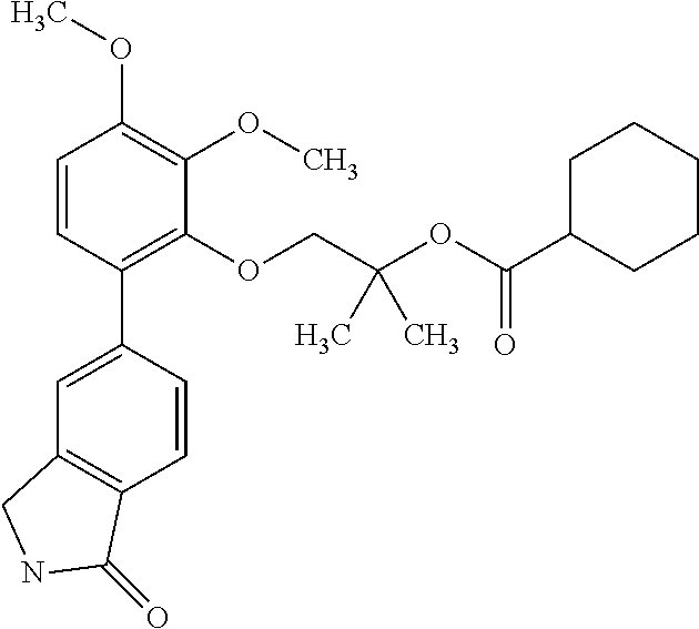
C1=CC(C2=CC3=C(C=C2)C(=O)NC3)=C(OCC(OC(C2CCCCC2)=O)(C)C)C(OC)=C1OC
